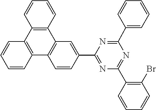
C1(C2=C(Br)C=CC=C2)=NC(C2=CC=CC=C2)=NC(C2=CC3=C(C4=C(C5=C3C=CC=C5)C=CC=C4)C=C2)=N1
